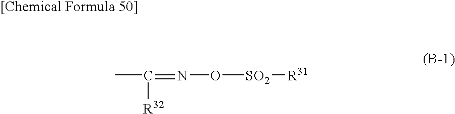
CC(=NO[SO2][R31])[R32]
